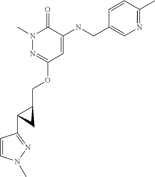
N1(C)N=C(OCC2CC2C2=NN(C)C=C2)C=C(NCC2=CN=C(C)C=C2)C1=O
